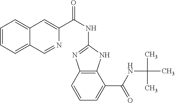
C1=CC=C2C(=C1)C=C(C(NC1=NC3=C(N1)C(C(NC(C)(C)C)=O)=CC=C3)=O)N=C2
